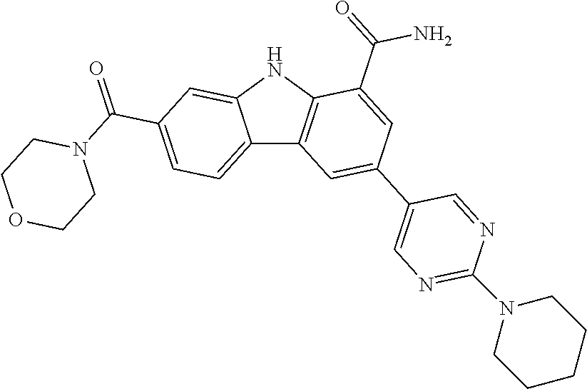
C12=CC=C(C(=O)N3CCOCC3)C=C1NC1=C2C=C(C2=CN=C(N3CCCCC3)N=C2)C=C1C(=O)N
